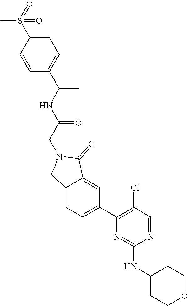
C1(NC2=NC(C3=CC=C4C(=C3)C(=O)N(CC(=O)NC(C)C3=CC=C(S(=O)(C)=O)C=C3)C4)=C(Cl)C=N2)CCOCC1
